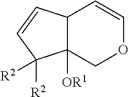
C12([OR1])C(C=COC1)C=CC2([R2])[R2]
